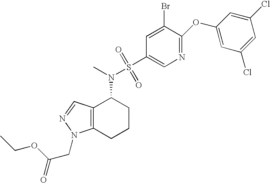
N1=C(OC2=CC(Cl)=CC(Cl)=C2)C(Br)=CC(S(N(C)C2C3=C(CCC2)N(CC(=O)OCC)N=C3)(=O)=O)=C1
